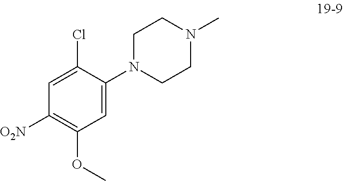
C1=C(Cl)C(N2CCN(C)CC2)=CC(OC)=C1[O2N]
